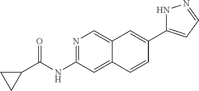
N1=C(NC(=O)C2CC2)C=C2C(=C1)C=C(C1=CC=NN1)C=C2
